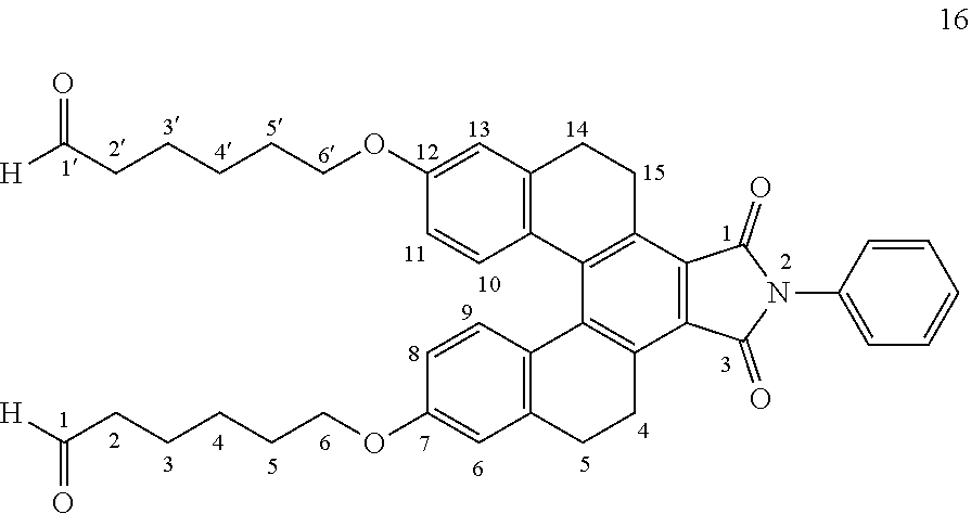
C1(OCCCCCC([H])=O)=CC2=C(C=C1)C1=C(CC2)C2=C(C3=C1C1=C(CC3)C=C(OCCCCCC([H])=O)C=C1)C(=O)N(C1=CC=CC=C1)C2=O
